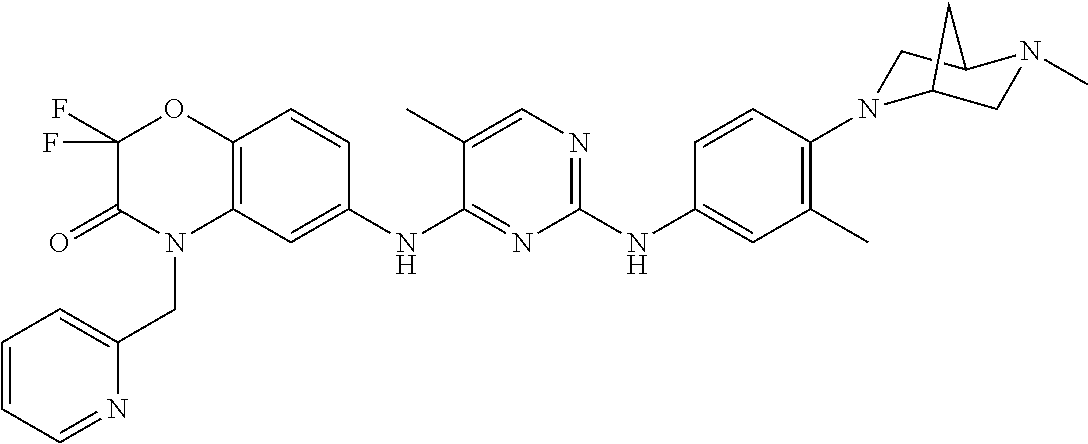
C1(NC2=CC(C)=C(N3CC4N(C)CC3C4)C=C2)=NC=C(C)C(NC2=CC3=C(C=C2)OC(F)(F)C(=O)N3CC2=CC=CC=N2)=N1
